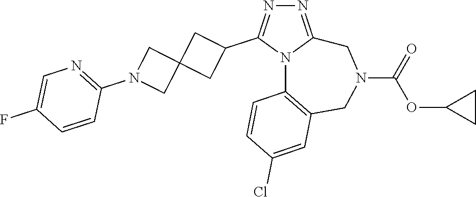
N1=C2N(C(C3CC4(C3)CN(C3=NC=C(F)C=C3)C4)=N1)C1=C(CN(C(=O)OC3CC3)C2)C=C(Cl)C=C1
